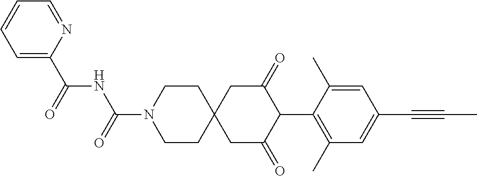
C1CN(C(=O)NC(C2=CC=CC=N2)=O)CCC12CC(=O)C(C1=C(C)C=C(C#CC)C=C1C)C(=O)C2
